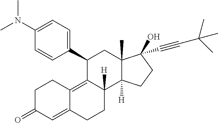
CN(C)C1=CC=C(C2C3=C4C(=CC(=O)CC4)CCC3([H])C3([H])C(C)(C2)C(O)(C#CC(C)(C)C)CC3)C=C1
